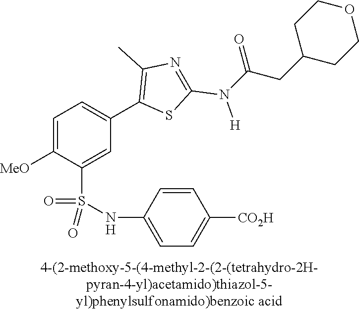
C1=C([MeO])C(S(NC2=CC=C([CO2H])C=C2)(=O)=O)=CC(C2=C(C)N=C(N([H])C(CC3CCOCC3)=O)S2)=C1
